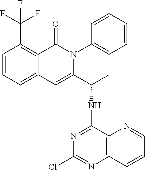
C12=CC=CC(C(F)(F)F)=C1C(=O)N(C1=CC=CC=C1)C(C(NC1=NC(Cl)=NC3=C1N=CC=C3)C)=C2
